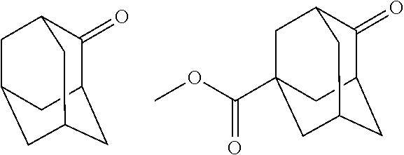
C1(=O)C2CC3CC(CC1C3)C2.C1(=O)C2CC3CC(C(OC)=O)(CC1C3)C2
